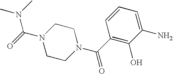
N(C(=O)N1CCN(C(C2=C(O)C(N)=CC=C2)=O)CC1)(C)C
